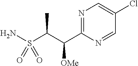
N1=C(C(C(S(N)(=O)=O)C)[OMe])N=CC(Cl)=C1
